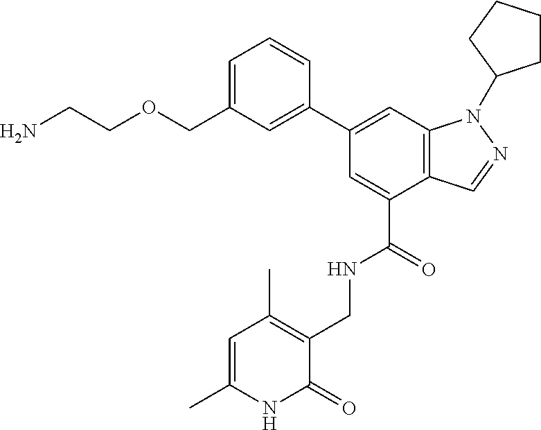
C12=C(C=C(C3=CC(COCCN)=CC=C3)C=C1C(=O)NCC1=C(C)C=C(C)NC1=O)N(C1CCCC1)N=C2
